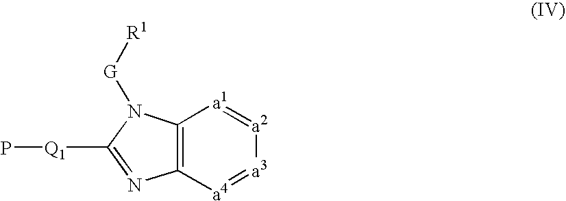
C12=C([a4]=[a3][a2]=[a1]1)N=C([Q1]P)N2[G][R1]
